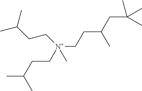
CC(CC[N+](CCC(CC(C)(C)C)C)(C)CCC(C)C)C
